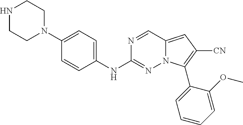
N1CCN(C2=CC=C(NC3=NN4C(=CC([CN])=C4C4=CC=CC=C4OC)C=N3)C=C2)CC1
